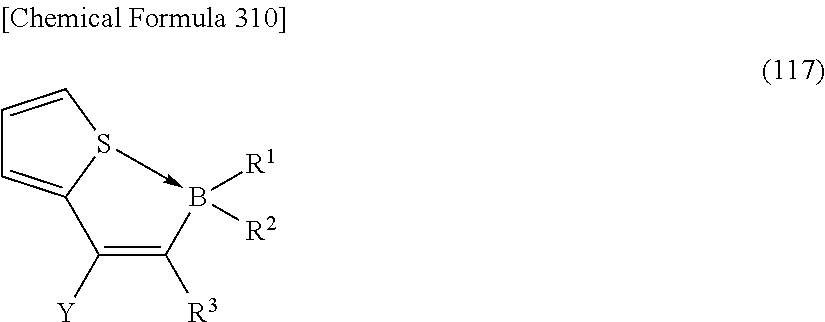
C1=CS2->B([R2])([R1])C([R3])=C([Y])C2=C1
